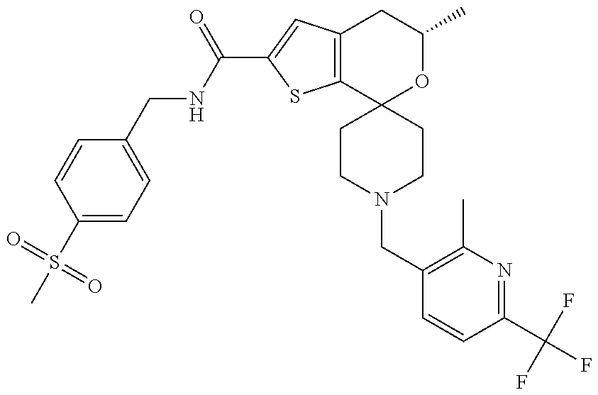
CS(C1=CC=C(CNC(=O)C2=CC3=C(S2)C2(OC(C)C3)CCN(CC3=C(C)N=C(C(F)(F)F)C=C3)CC2)C=C1)(=O)=O
